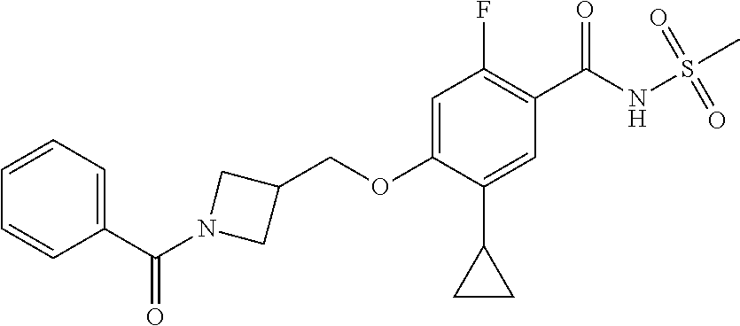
C1=CC=CC(C(N2CC(COC3=CC(F)=C(C(=O)NS(C)(=O)=O)C=C3C3CC3)C2)=O)=C1
